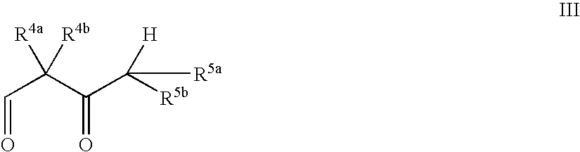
C(C(C(C([R5b])([H])[R5a])=O)([R4a])[R4b])=O
